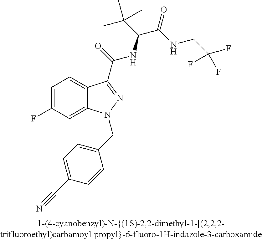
C1=C(F)C=C2C(=C1)C(C(=O)NC(C(C)(C)C)C(=O)NCC(F)(F)F)=NN2CC1=CC=C(C#N)C=C1
